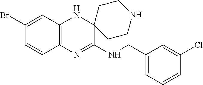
C12=C(N=C(NCC3=CC=CC(Cl)=C3)C3(N1)CCNCC3)C=CC(Br)=C2
